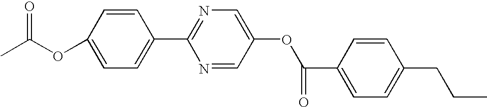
C1=CC(OC(C)=O)=CC=C1C1=NC=C(OC(C2=CC=C(CCC)C=C2)=O)C=N1
